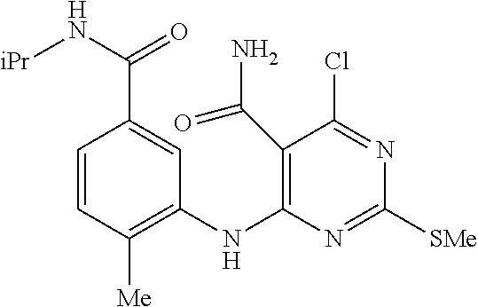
[iPr]NC(C1=CC(NC2=C(C(=O)N)C(Cl)=NC([SMe])=N2)=C([Me])C=C1)=O
